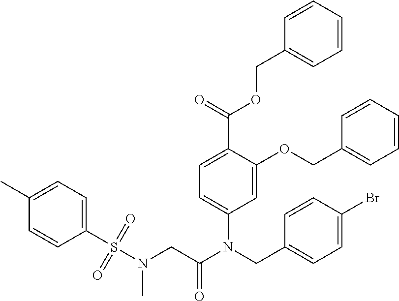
C1(C)=CC=C(S(N(CC(N(CC2=CC=C(Br)C=C2)C2=CC=C(C(OCC3=CC=CC=C3)=O)C(OCC3=CC=CC=C3)=C2)=O)C)(=O)=O)C=C1
